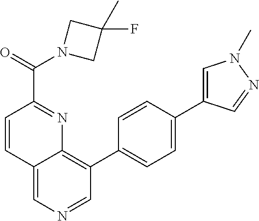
C12=CN=CC(C3=CC=C(C4=CN(C)N=C4)C=C3)=C1N=C(C(=O)N1CC(F)(C)C1)C=C2
